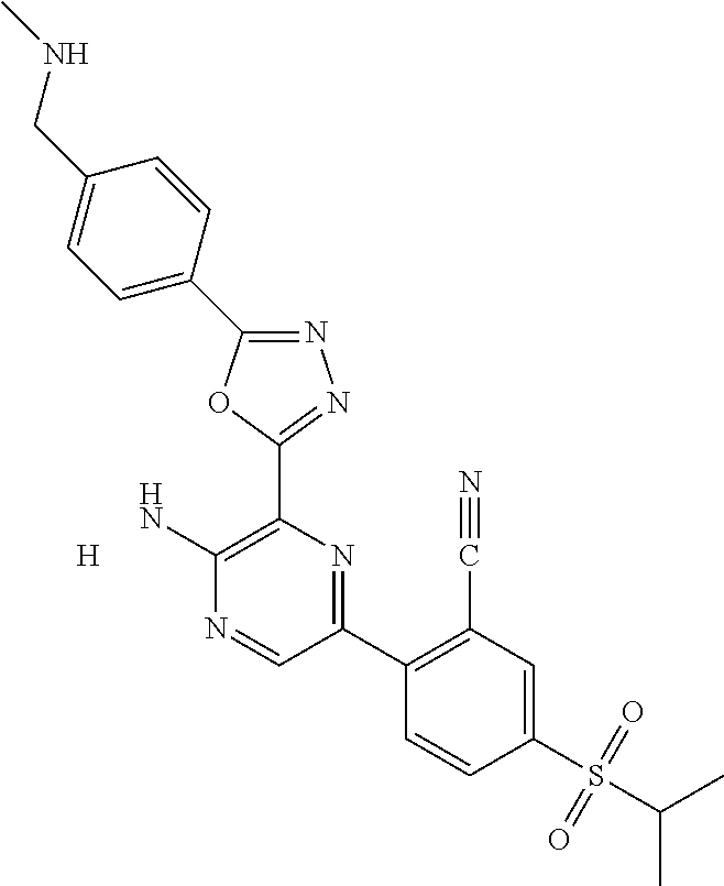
N1=C(C2=CC=C(CNC)C=C2)OC(C2=C(N)N=CC(C3=C(C#N)C=C(S(C(C)C)(=O)=O)C=C3)=N2)=N1.[H]
